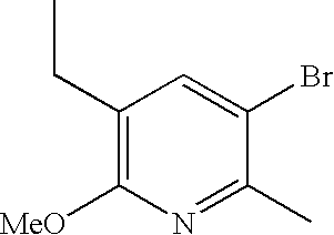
C1(CC)=C([MeO])N=C(C)C(Br)=C1
